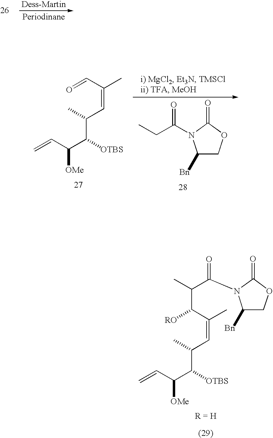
C1([Bn])COC(=O)N1C(C(C)C(C(C)=CC(C(C(C=C)[OMe])[OTBS])C)[RO])=O.O=CC(C)=CC(C(C(C=C)[OMe])[OTBS])C.C1([Bn])COC(=O)N1C(CC)=O
